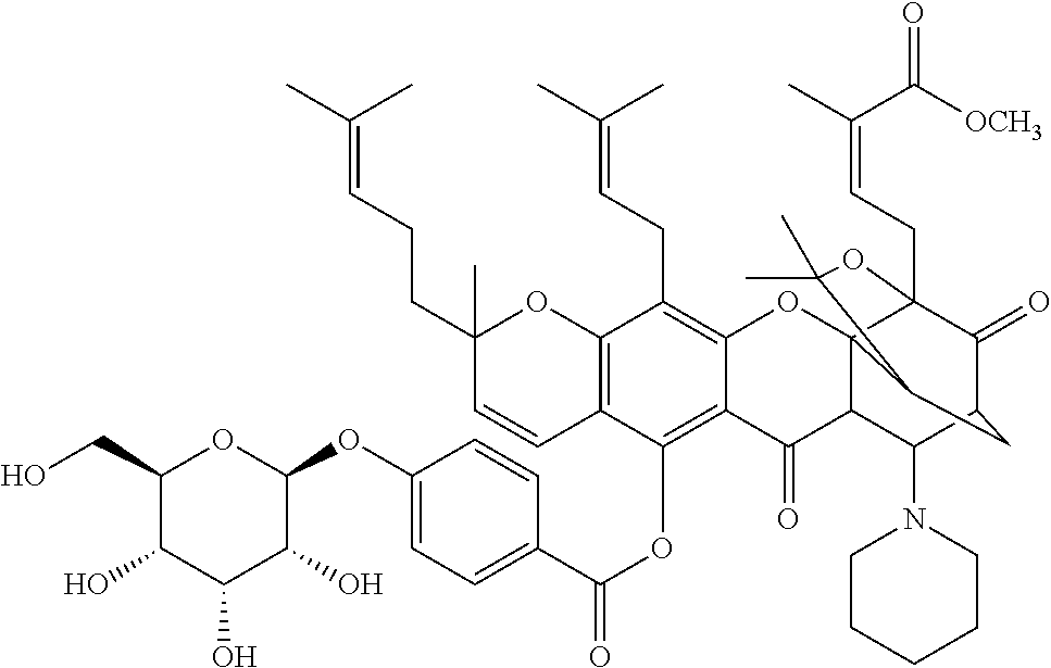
C12=C(OC(C3=CC=C(OC4OC(CO)C(O)C(O)C4O)C=C3)=O)C3=C(C(CC=C(C)C)=C1OC14C(C2=O)C(N2CCCCC2)C2C(=O)C1(CC=C(C)C(=O)[OCH3])OC(C)(C)C4C2)OC(C)(CCC=C(C)C)C=C3
